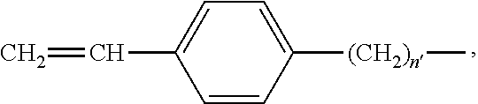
C1=CC([(CH2)n]C)=CC=C1C=C
